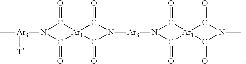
C[Ar3](N1C(=O)[Ar1]2(C1=O)C(=O)N([Ar3]N1C(=O)[Ar1]3(C1=O)C(=O)N(C)C3=O)C2=O)[T]
